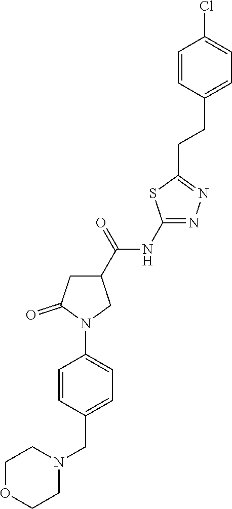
ClC1=CC=C(CCC2=NN=C([N H]C(C3CC(=O)N(C4=CC=C(CN5CCOCC5)C=C4)C3)=O)S2)C=C1
